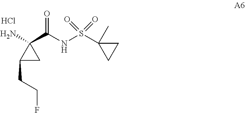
C1(CCF)CC1(N)C(NS(C1(C)CC1)(=O)=O)=O.Cl
